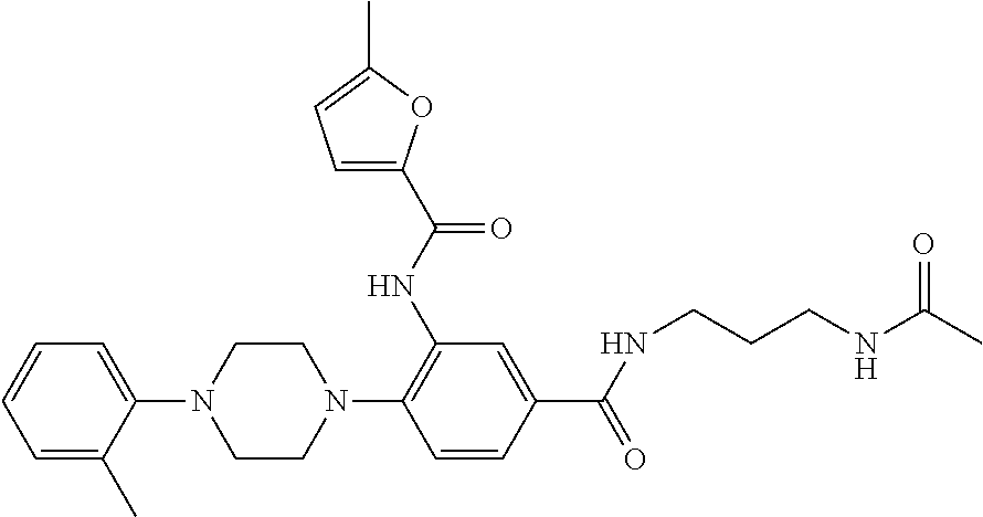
C1=CC=C(C)C(N2CCN(C3=C(NC(C4=CC=C(C)O4)=O)C=C(C(NCCCNC(C)=O)=O)C=C3)CC2)=C1
